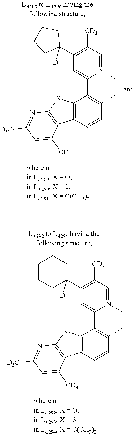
C1(C2([D])CCCC2)=C([CD3])C=N(C)C(C2=C(C)C=CC3=C2[X]C2=C3C([CD3])=CC([D3C])=N2)=C1.C1(C2([D])CCCCC2)=C([CD3])C=N(C)C(C2=C(C)C=CC3=C2[X]C2=C3C([CD3])=CC([D3C])=N2)=C1
